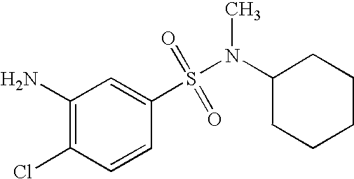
N(S(C1=CC(N)=C(Cl)C=C1)(=O)=O)(C1CCCCC1)C
